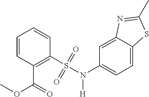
C1=CC(C(=O)OC)=C(S(=O)(=O)N(C2=CC=C3C(=C2)N=C(C)S3)[H])C=C1
